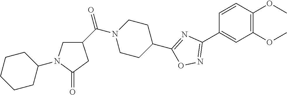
C1=CC(OC)=C(OC)C=C1C1=NOC(C2CCN(C(C3CN(C4CCCCC4)C(=O)C3)=O)CC2)=N1
